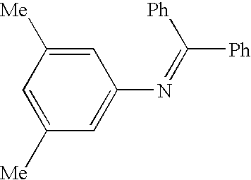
C1([Me])=CC([Me])=CC(N=C([Ph])[Ph])=C1
